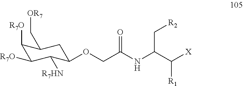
C1([R7O])C([R7O])C([R7HN])C(OCC(NC(C([X])[R1])C[R2])=O)CC1C[OR7]
